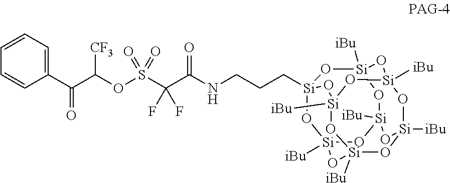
C(C(NCCC[Si]12O[Si]3([iBu])O[Si]4([iBu])O[Si]([iBu])(O1)O[Si]1([iBu])O[Si]([iBu])(O[Si]([iBu])(O[Si]([iBu])(O1)O2)O3)O4)=O)(F)(F)S(=O)(=O)OC(C(C1=CC=CC=C1)=O)[CF3]
